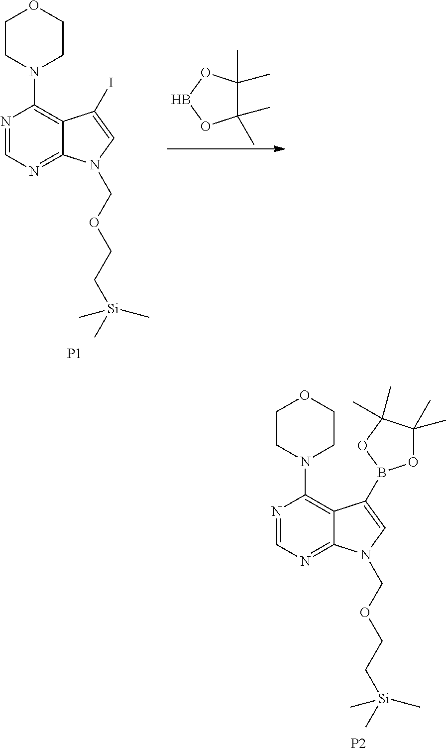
N1=CN=C2C(=C1N1CCOCC1)C(I)=CN2COCC[Si](C)(C)C.[P1].C1(C)(C)C(C)(C)OBO1.[P2].N1=CN=C2C(=C1N1CCOCC1)C(B1OC(C)(C)C(C)(C)O1)=CN2COCC[Si](C)(C)C
